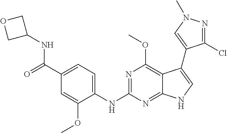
C1(C(=O)NC2COC2)=CC=C(NC2=NC(OC)=C3C(=N2)NC=C3C2=CN(C)N=C2Cl)C(OC)=C1
